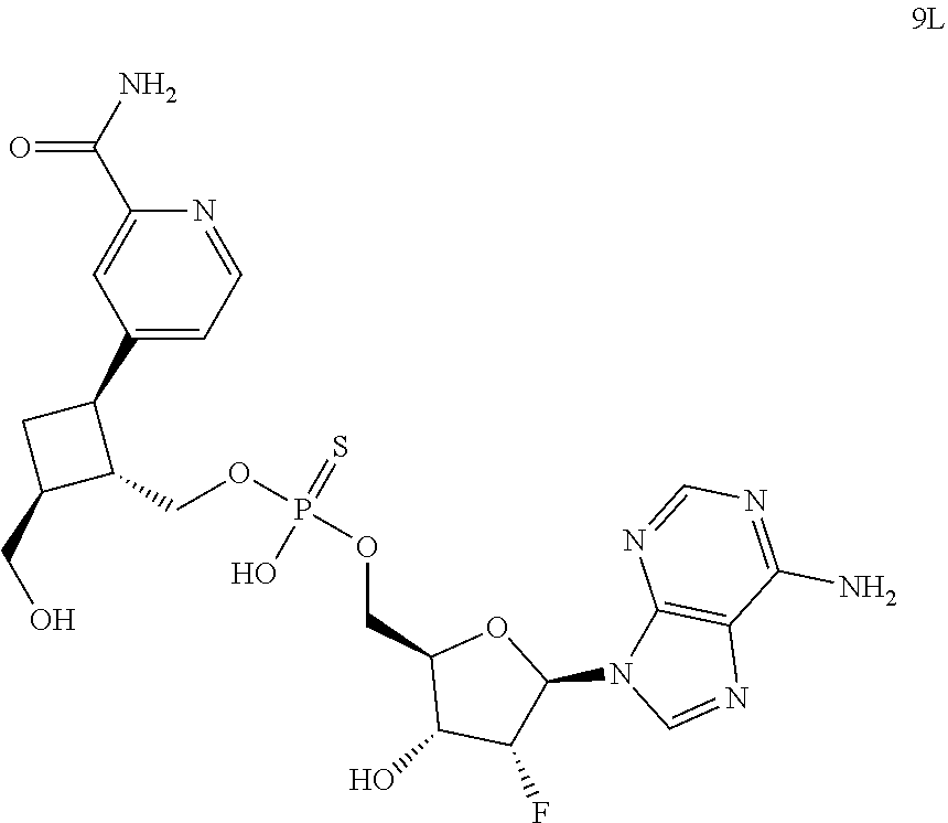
C1(C2CC(CO)C2COP(OCC2C(O)C(F)C(N3C=NC4=C3N=CN=C4N)O2)(=S)O)=CC=NC(C(N)=O)=C1
